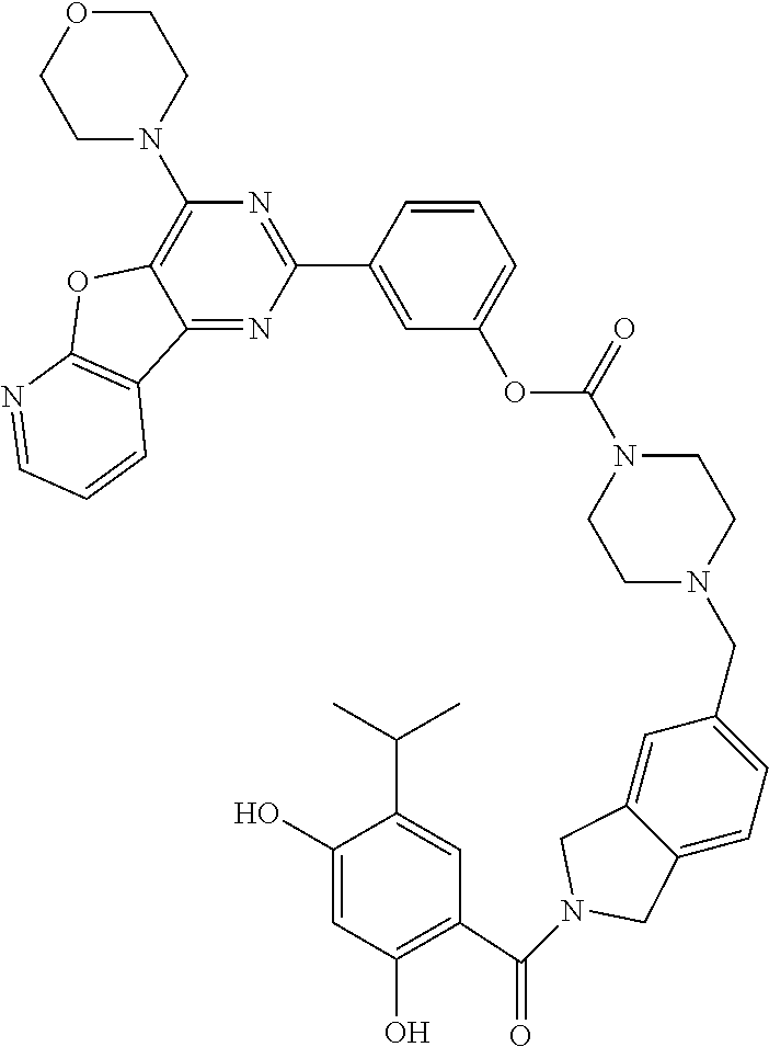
O(C(=O)N1CCN(CC2=CC=C3C(=C2)CN(C(C2=C(O)C=C(O)C(C(C)C)=C2)=O)C3)CC1)C1=CC=CC(C2=NC(N3CCOCC3)=C3C(=N2)C2=C(O3)N=CC=C2)=C1
